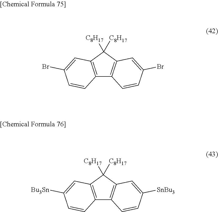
C12=C(C3=C(C1([C8H17])[C8H17])C=C(Br)C=C3)C=CC(Br)=C2.C12=C(C3=C(C1([C8H17])[C8H17])C=C([SnBu3])C=C3)C=CC([Bu3Sn])=C2
